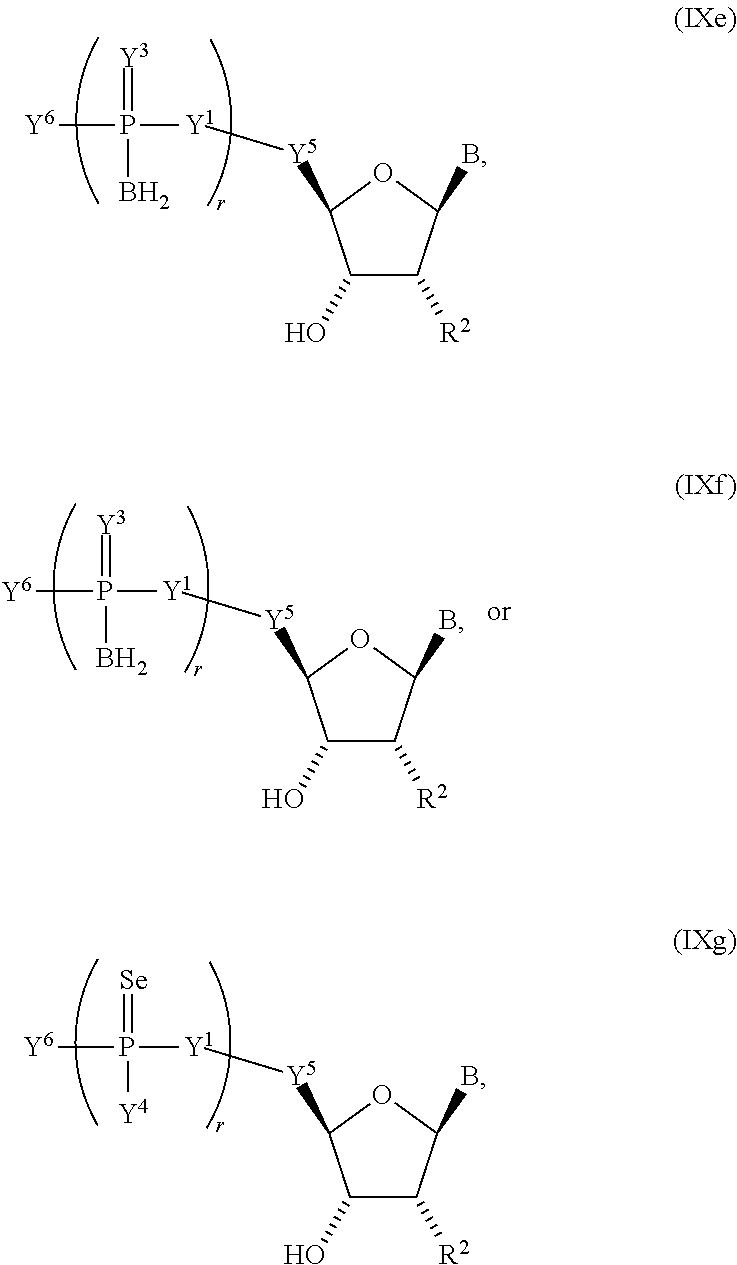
C1(O)C([R2])C(B)OC1[Y5][Y1]P(B)(=[Y3])[Y6].C1(O)C([R2])C(B)OC1[Y5][Y1]P([Y4])(=[Se])[Y6].C1(O)C([R2])C(B)OC1[Y5][Y1]P(B)(=[Y3])[Y6]
